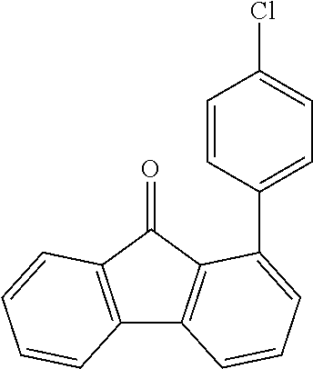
C12=C(C(=O)C3=C1C=CC=C3C1=CC=C(Cl)C=C1)C=CC=C2
